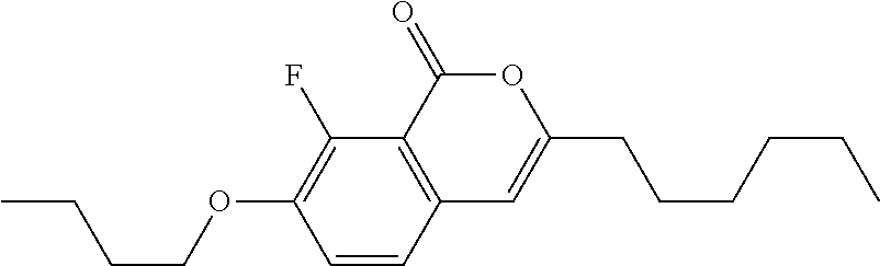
C1=CC2=C(C(F)=C1OCCCC)C(=O)OC(CCCCCC)=C2
